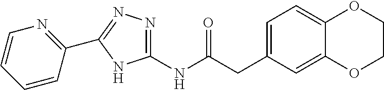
C(C1=CC=C2C(=C1)OCCO2)C(NC1=NN=C(C2=NC=CC=C2)N1)=O
